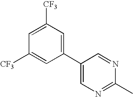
C1([CF3])=CC(C2=CN=C(C)N=C2)=CC([CF3])=C1
